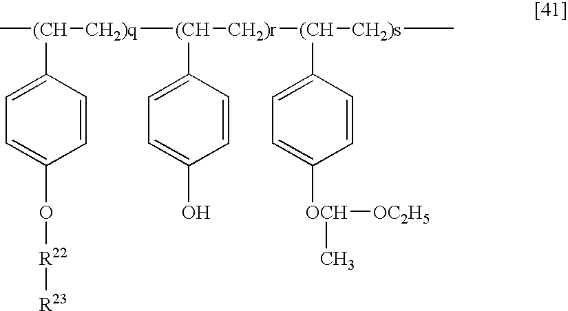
C1=C(O[R22][R23])C=CC([(CH](C)[CH2)q][(CH](C2=CC=C(O)C=C2)[CH2)r][(CH](C2=CC=C([OCH]([OC2H5])C)C=C2)[CH2)s]C)=C1
